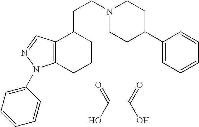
C12=C(CCCC1CCN1CCC(C3=CC=CC=C3)CC1)N(C1=CC=CC=C1)N=C2.C(C(=O)O)(O)=O
